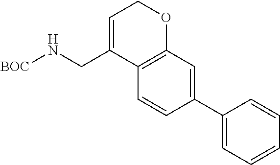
C1(C2=CC=CC=C2)=CC2=C(C=C1)C(CN[BOC])=CCO2
